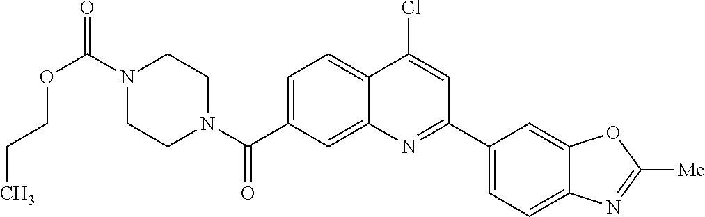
N1(C(OCCC)=O)CCN(C(=O)C2=CC=C3C(=C2)N=C(C2=CC=C4C(=C2)OC([Me])=N4)C=C3Cl)CC1
